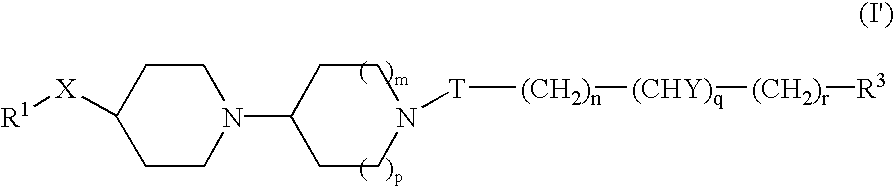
C1C([X][R1])CCN(C2CCN([T][(CH2)n][(CHY)q][(CH2)r][R3])CC2)C1
